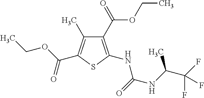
C1(C(=O)OCC)=C(NC(NC(C(F)(F)F)C)=O)SC(C(OCC)=O)=C1C
